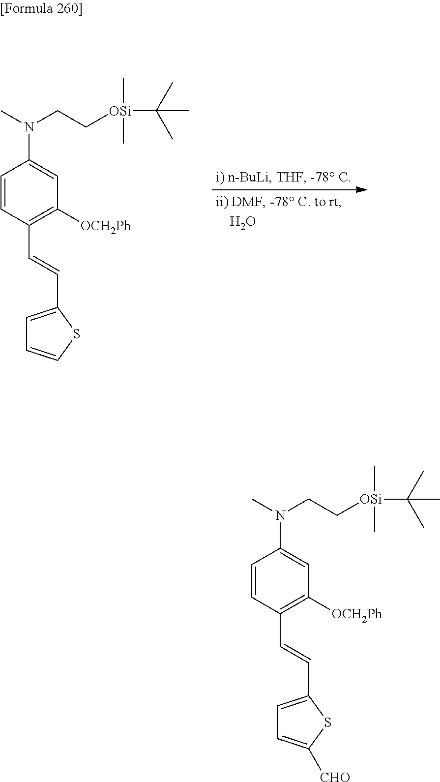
C1=CC(C=CC2=CC=CS2)=C([OCH2Ph])C=C1N(CC[OSi](C(C)(C)C)(C)C)C.C1=CC(C=CC2=CC=C([CHO])S2)=C([OCH2Ph])C=C1N(CC[OSi](C(C)(C)C)(C)C)C
